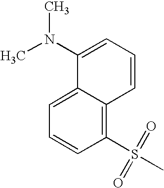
C12=C(S(C)(=O)=O)C=CC=C1C(N(C)C)=CC=C2
